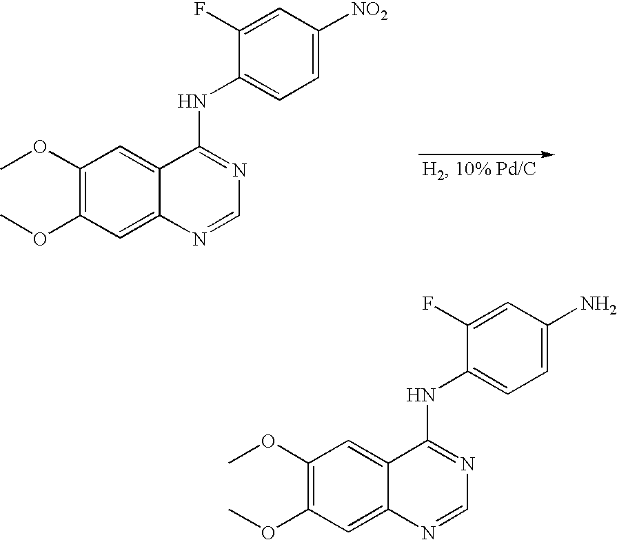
C1(OC)=C(OC)C=C2C(=C1)C(NC1=CC=C([NO2])C=C1F)=NC=N2.C1(OC)=C(OC)C=C2C(=C1)C(NC1=CC=C(N)C=C1F)=NC=N2
